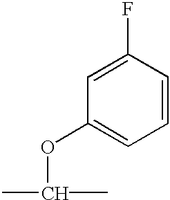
C1(F)=CC(OC(C)C)=CC=C1
